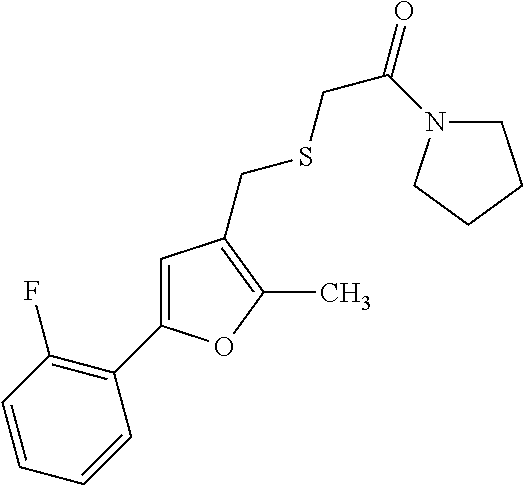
C1=CC(F)=C(C2=CC(CSCC(=O)N3CCCC3)=C(C)O2)C=C1
